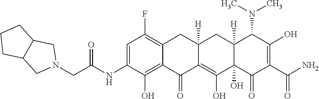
C1=C(NC(CN2CC3C(C2)CCC3)=O)C(O)=C2C(=C1F)CC1([H])C(=C(O)C3(O)C([H])(C1)C(N(C)C)C(O)=C(C(N)=O)C3=O)C2=O
